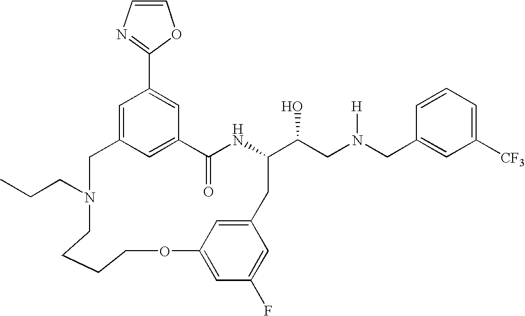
C12=CC(=CC(C3=NC=CO3)=C1)CN(CCC)CCCCOC1=CC(F)=CC(=C1)CC(C(CN(CC1=CC([CF3])=CC=C1)[H])O)NC2=O
